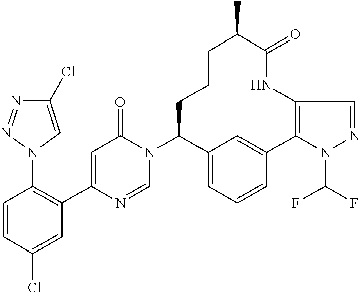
N1=NN(C2=C(C3=CC(=O)N(C4C5=CC=CC(=C5)C5=C(NC(=O)C(C)CCC4)C=NN5C(F)F)C=N3)C=C(Cl)C=C2)C=C1Cl
